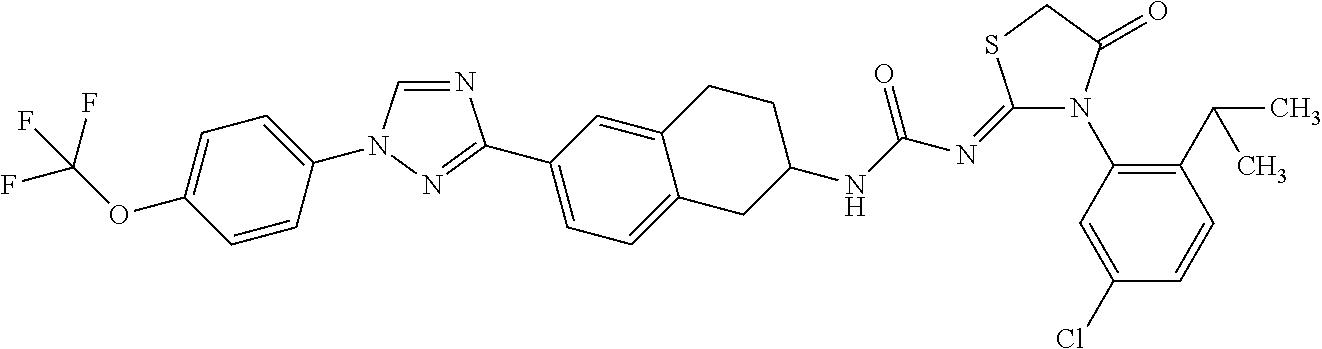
C1=CC(N2C=NC(C3=CC=C4C(=C3)CCC(NC(N=C3N(C5=C(C(C)C)C=CC(Cl)=C5)C(=O)CS3)=O)C4)=N2)=CC=C1OC(F)(F)F
